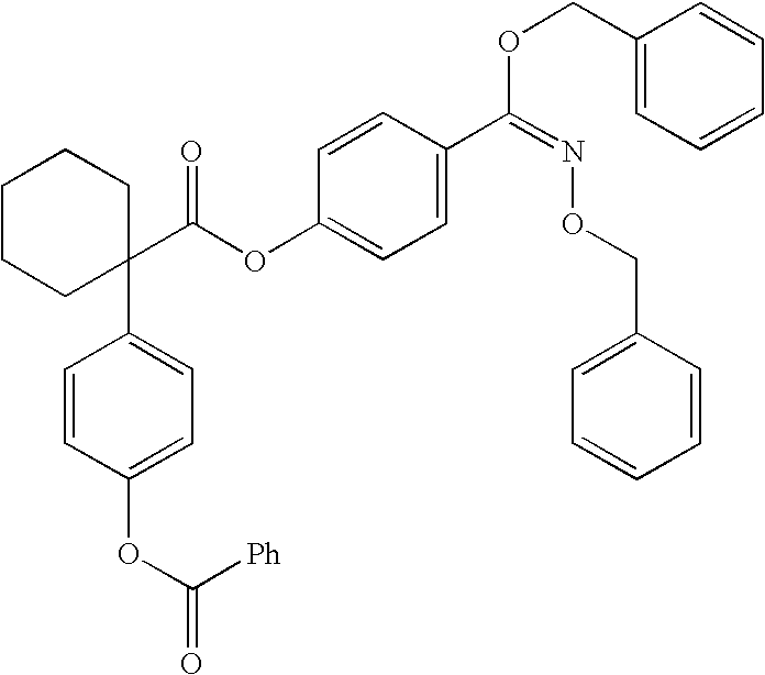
C1=CC(C(=NOCC2=CC=CC=C2)OCC2=CC=CC=C2)=CC=C1OC(C1(C2=CC=C(OC(=O)[Ph])C=C2)CCCCC1)=O
